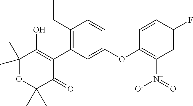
C1(CC)=C(C2=C(O)C(C)(C)OC(C)(C)C2=O)C=C(OC2=C([N+](=O)[O-])C=C(F)C=C2)C=C1
